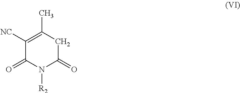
C1([NC])=C(C)CC(=O)N([R2])C1=O
